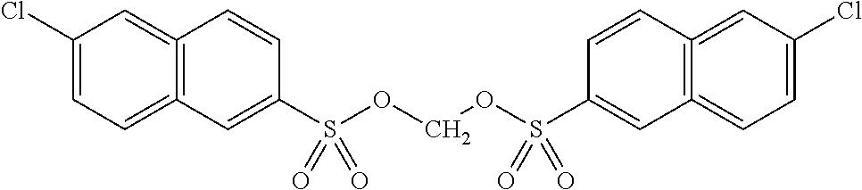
C12=C(=CC=C(Cl)C=1)C=C(S(OCOS(C1=CC3=C(=CC(Cl)=CC=3)C=C1)(=O)=O)(=O)=O)C=C2
